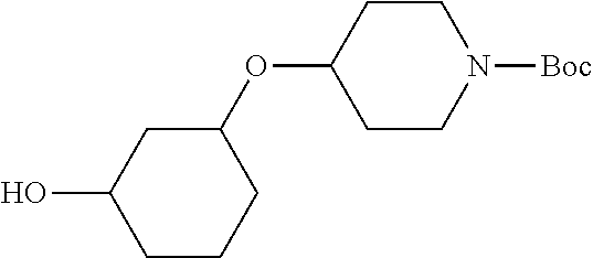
C1(OC2CC(O)CCC2)CCN([Boc])CC1
